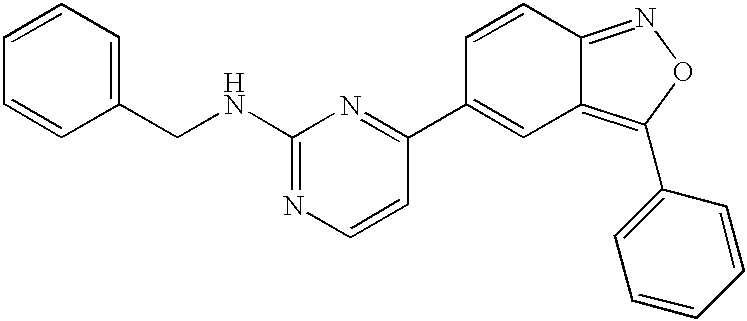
C(C1=CC=CC=C1)NC1=NC=CC(C2=CC3=C(C4=CC=CC=C4)ON=C3C=C2)=N1
